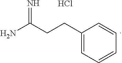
C1(CCC(N)=N)=CC=CC=C1.Cl
